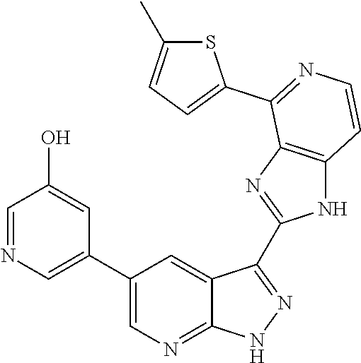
C1=NC=C(C2=CN=C3C(=C2)C(C2=NC4=C(N2)C=CN=C4C2=CC=C(C)S2)=N[N H]3)C=C1O
